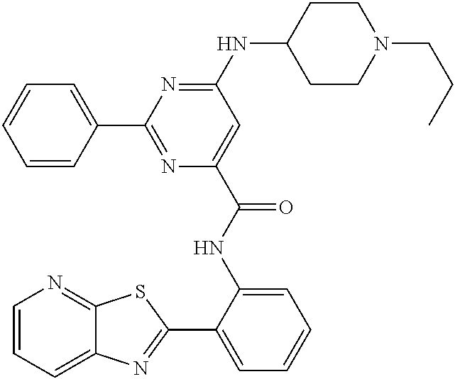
C1=CC=C2C(=N1)SC(C1=CC=CC=C1NC(=O)C1=CC(NC3CCN(CCC)CC3)=NC(C3=CC=CC=C3)=N1)=N2
